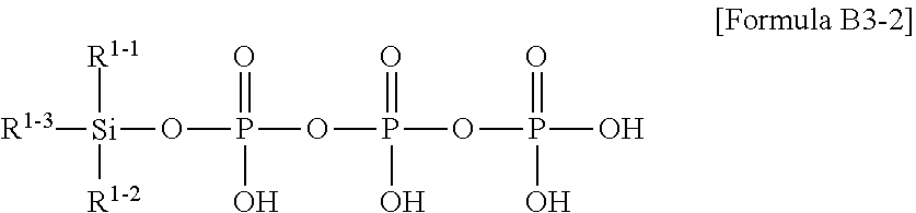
[R1-3][Si]([R1-1])([R1-2])OP(OP(OP(=O)(O)O)(O)=O)(=O)O
